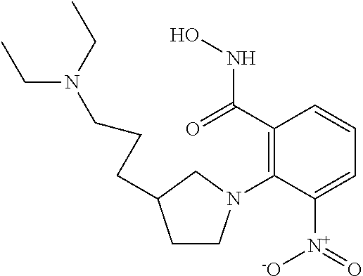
C1=C([N+]([O-])=O)C(N2CCC(CCCN(CC)CC)C2)=C(C(NO)=O)C=C1
